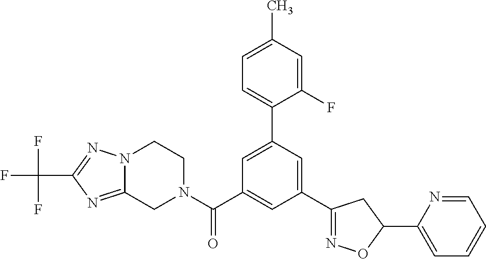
N1(C(C2=CC(C3=NOC(C4=CC=CC=N4)C3)=CC(C3=CC=C(C)C=C3F)=C2)=O)CCN2C(=NC(C(F)(F)F)=N2)C1
